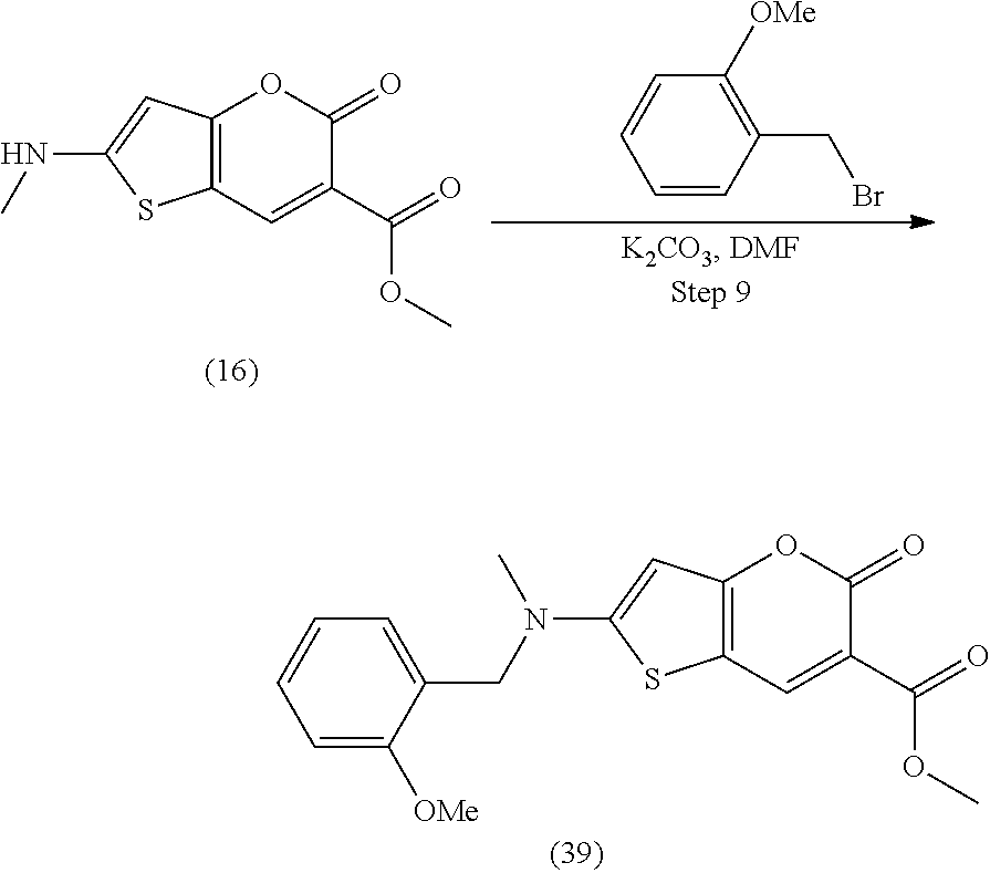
C12=C(C=C(C(=O)OC)C(=O)O1)SC(NC)=C2.C1=CC=CC(CBr)=C1[OMe].C12=C(C=C(C(=O)OC)C(=O)O1)SC(N(CC1=CC=CC=C1[OMe])C)=C2
